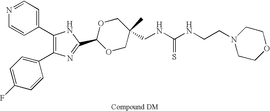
C1(C2=CC=NC=C2)=C(C2=CC=C(F)C=C2)N=C(C2OCC(C)(CNC(=S)NCCN3CCOCC3)CO2)N1
